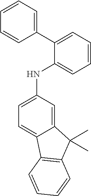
C12=CC(NC3=CC=CC=C3C3=CC=CC=C3)=CC=C1C1=C(C2(C)C)C=CC=C1
